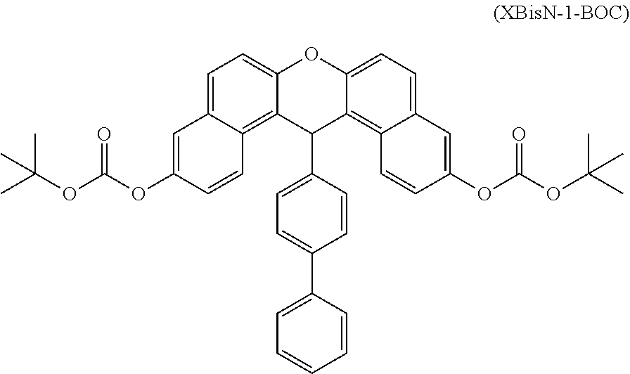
C1=C(OC(OC(C)(C)C)=O)C=CC2=C3C(=CC=C12)OC1=CC=C2C(=C1C3C1=CC=C(C3=CC=CC=C3)C=C1)C=CC(OC(OC(C)(C)C)=O)=C2
